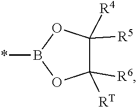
B1(*)OC([RT])([R6])C([R4])([R5])O1
